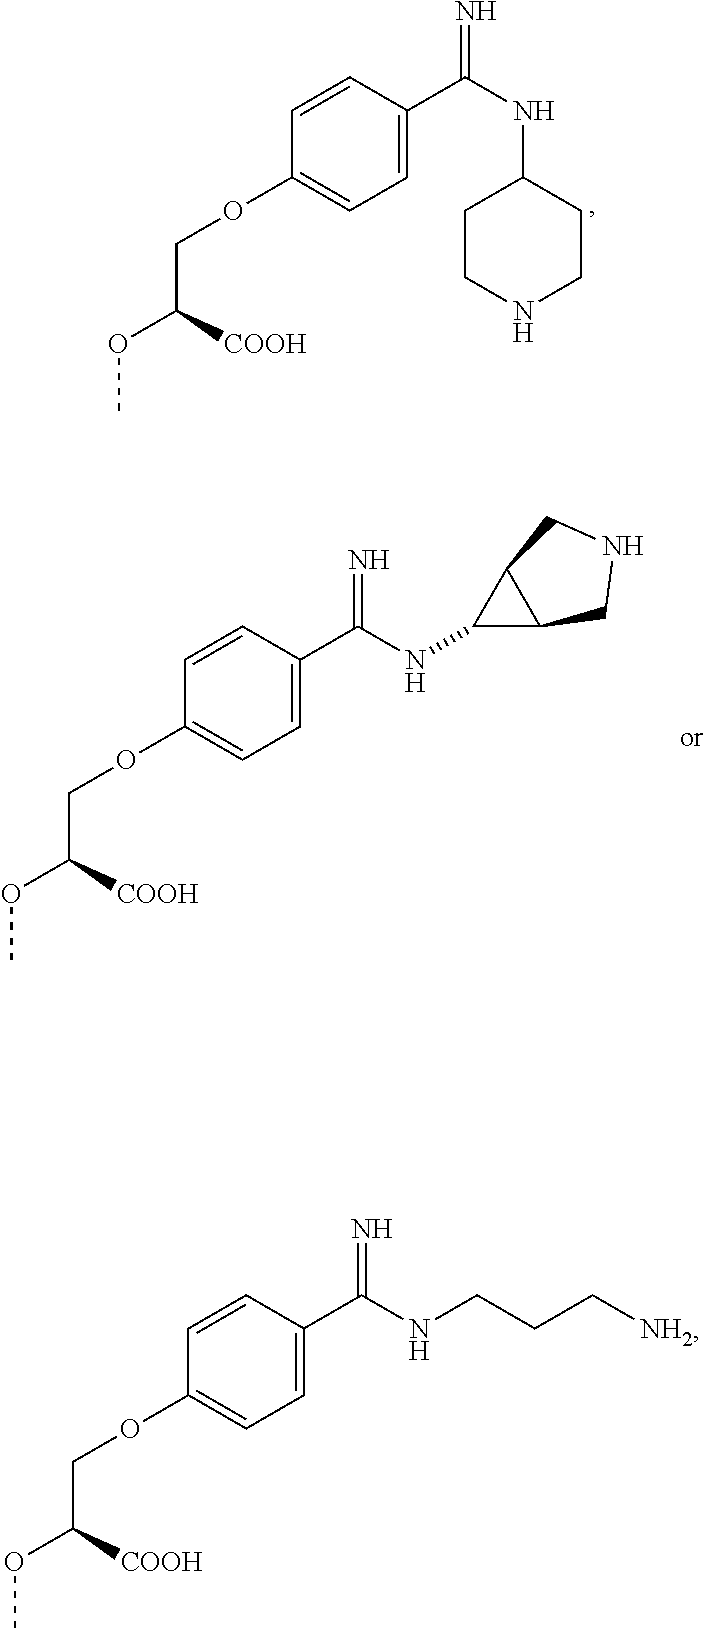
COC(COC1=CC=C(C(NC2CCNCC2)=N)C=C1)[COOH].COC(COC1=CC=C(C(NC2C3C2CNC3)=N)C=C1)[COOH].COC(COC1=CC=C(C(NCCC[NH2])=N)C=C1)[COOH]
